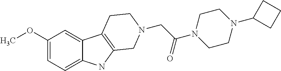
C1(OC)=CC=C2C(=C1)C1=C(N2)CN(CC(N2CCN(C3CCC3)CC2)=O)CC1
